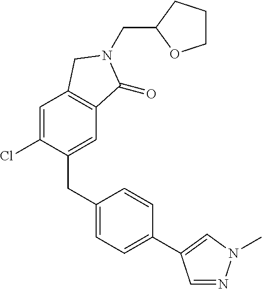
C(N1C(=O)C2=C(C=C(Cl)C(CC3=CC=C(C4=CN(C)N=C4)C=C3)=C2)C1)C1OCCC1
